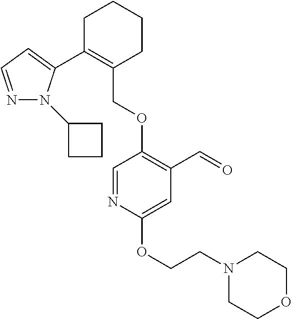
C1C(C2=CC=NN2C2CCC2)=C(COC2=C(C=O)C=C(OCCN3CCOCC3)N=C2)CCC1
